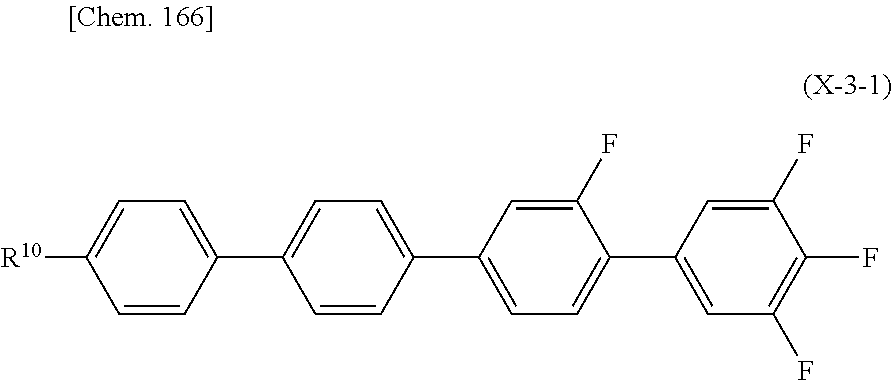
C1=CC(C2=CC=C(C3=CC(F)=C(F)C(F)=C3)C(F)=C2)=CC=C1C1=CC=C([R10])C=C1
